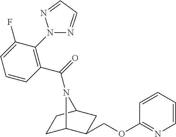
C1C2C(COC3=NC=CC=C3)CC(C1)N2C(=O)C1=C(N2N=CC=N2)C(F)=CC=C1
